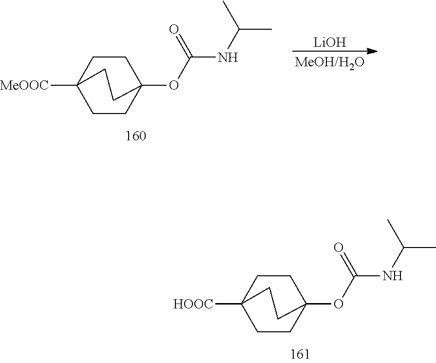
C1CC2(OC(NC(C)C)=O)CCC1([MeOOC])CC2.[LiOH].C1CC2(OC(NC(C)C)=O)CCC1([HOOC])CC2
